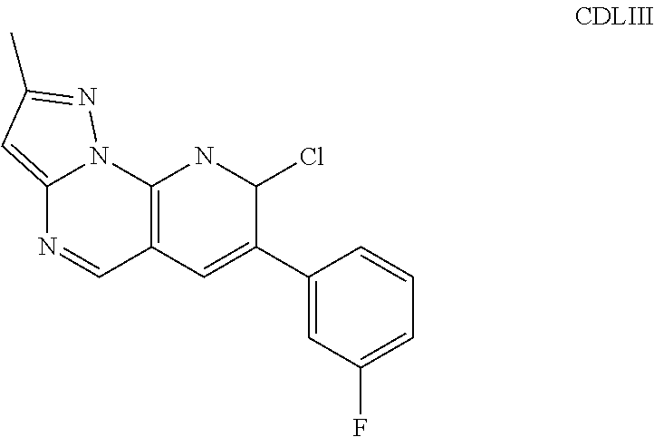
C12=CC(C)=NN1C1=C(C=N2)C=C(C2=CC(F)=CC=C2)C(Cl)N1
